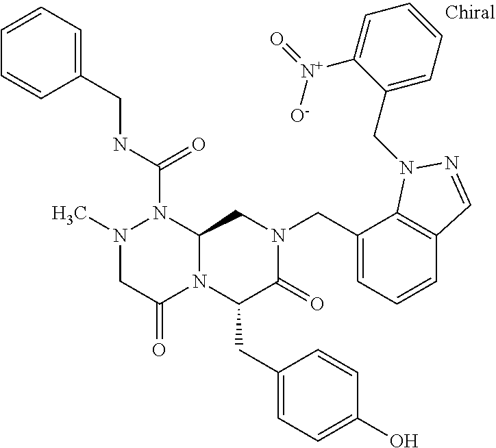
N1(C)CC(=O)N2C(N1C(NCC1=CC=CC=C1)=O)CN(CC1=CC=CC3=C1N(CC1=CC=CC=C1[N+]([O-])=O)N=C3)C(=O)C2CC1=CC=C(O)C=C1
